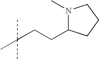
C(CCC1N(C)CCC1)(C)(C)C
